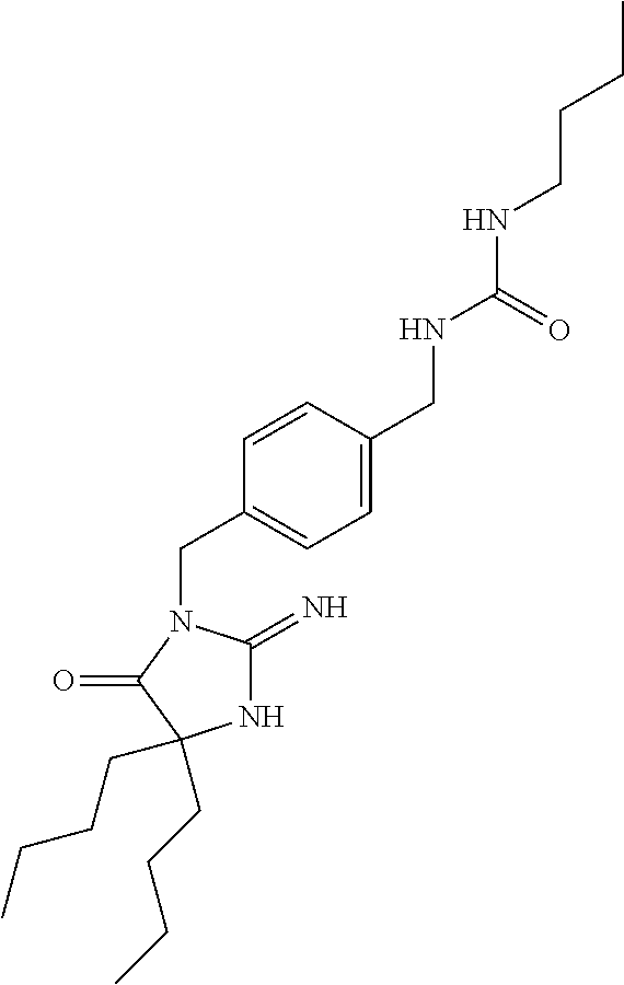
N1C(=N)N(CC2=CC=C(CNC(NCCCC)=O)C=C2)C(=O)C1(CCCC)CCCC
